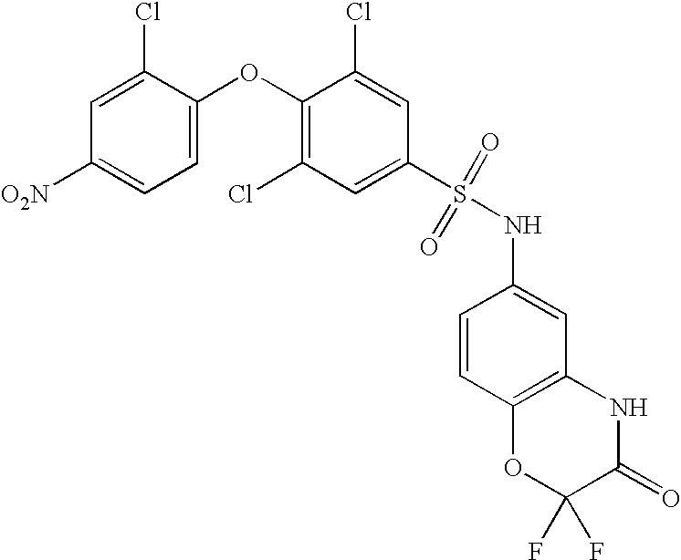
O(C1=C(Cl)C=C(S(NC2=CC3=C(C=C2)OC(F)(F)C(=O)N3)(=O)=O)C=C1Cl)C1=CC=C([O2N])C=C1Cl
